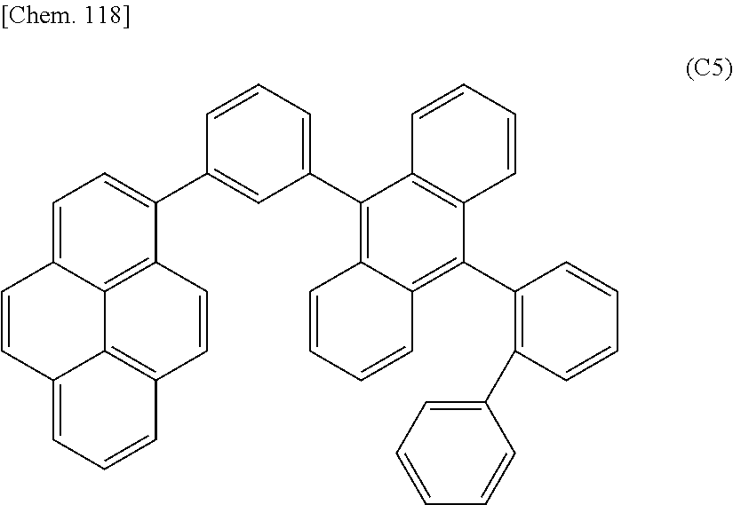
C1=C2C3=C(C(C4=CC(C5=C6C(=C(C7=C(C8=CC=CC=C8)C=CC=C7)C7=C5C=CC=C7)C=CC=C6)=CC=C4)=C1)C=CC1=C3C(=CC=C1)C=C2
